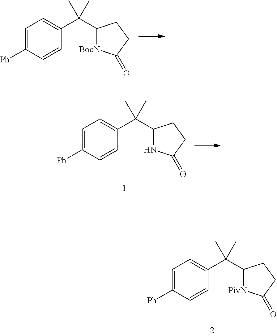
C1=C([Ph])C=CC(C(C2[PivN]C(=O)CC2)(C)C)=C1.C1=C([Ph])C=CC(C(C2[BocN]C(=O)CC2)(C)C)=C1.C1=C([Ph])C=CC(C(C2NC(=O)CC2)(C)C)=C1
